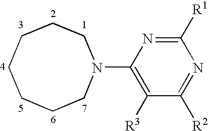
C1([R1])=NC(N2CCCCCCC2)=C([R3])C([R2])=N1
